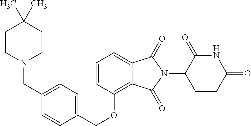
C(OC1=C2C(=CC=C1)C(=O)N(C1C(=O)NC(=O)CC1)C2=O)C1=CC=C(CN2CCC(C)(C)CC2)C=C1
